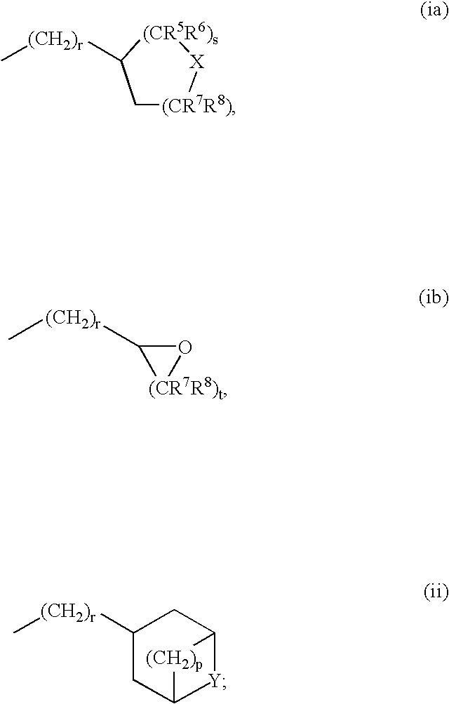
C1[(CR7R8)][X][(CR5R6)s]C1[(CH2)r]C.C[(CH2)r]C1[(CR7R8)t]O1.C1([(CH2)r]C)CC2[Y]C(C1)[(CH2)p]2
